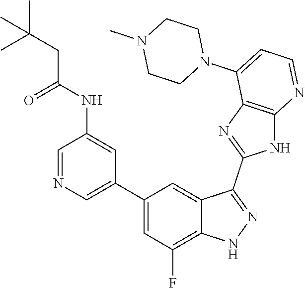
C1=NC=C(C2=CC(F)=C3C(=C2)C(C2=NC4=C(N2)N=CC=C4N2CCN(C)CC2)=NN3)C=C1NC(CC(C)(C)C)=O
